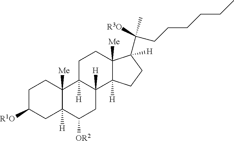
C1C2([H])C([H])(C3([H])C([Me])(C1)C(C([R3O])(C)CCCCCC)([H])CC3)CC([OR2])C1([H])C2([Me])CCC([R1O])C1
